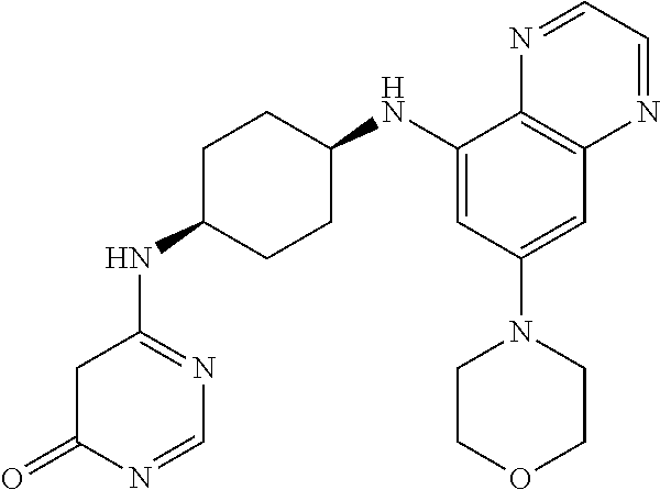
C1(NC2CCC(NC3=NC=NC(=O)C3)CC2)=CC(N2CCOCC2)=CC2=C1N=CC=N2
